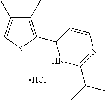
C1(C)=C(C2NC(C(C)C)=NC=C2)SC=C1C.Cl
